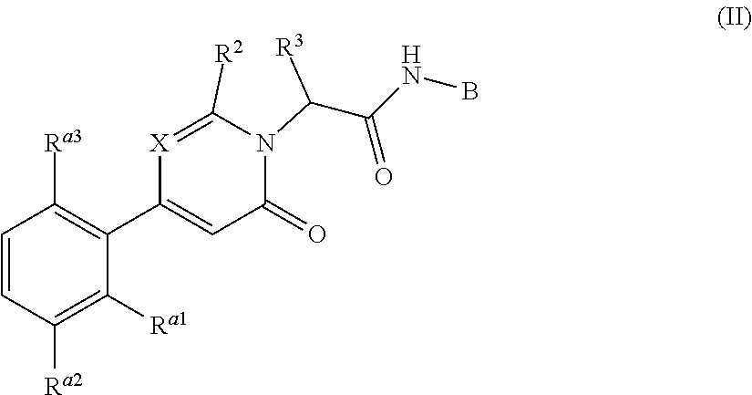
C1([Ra1])=C([Ra2])C=CC([Ra3])=C1C1=CC(=O)N(C([R3])C(NB)=O)C([R2])=[X]1
